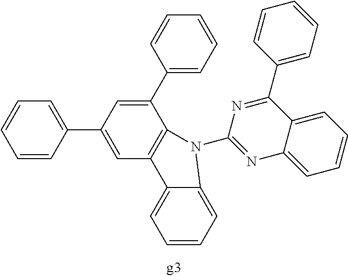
C1=CC(C2=CC3=C(C(C4=CC=CC=C4)=C2)N(C2=NC4=CC=CC=C4C(C4=CC=CC=C4)=N2)C2=CC=CC=C32)=CC=C1
